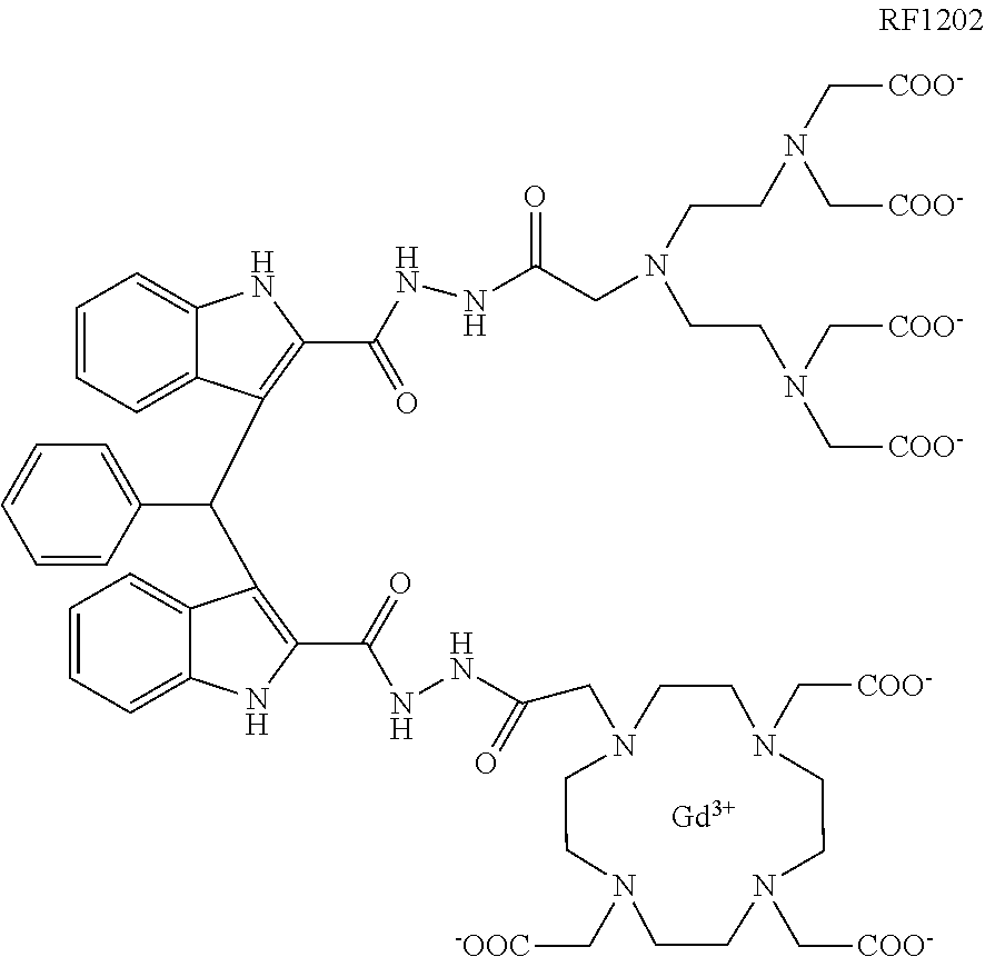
[Gd].N1(C[-OOC])CCN(CC(NNC(C2=C(C(C3=C(C(NNC(=O)CN(CCN(C[COO-])C[COO-])CCN(C[COO-])C[COO-])=O)NC4=CC=CC=C43)C3=CC=CC=C3)C3=CC=CC=C3N2)=O)=O)CCN(C[COO-])CCN(C[COO-])CC1
